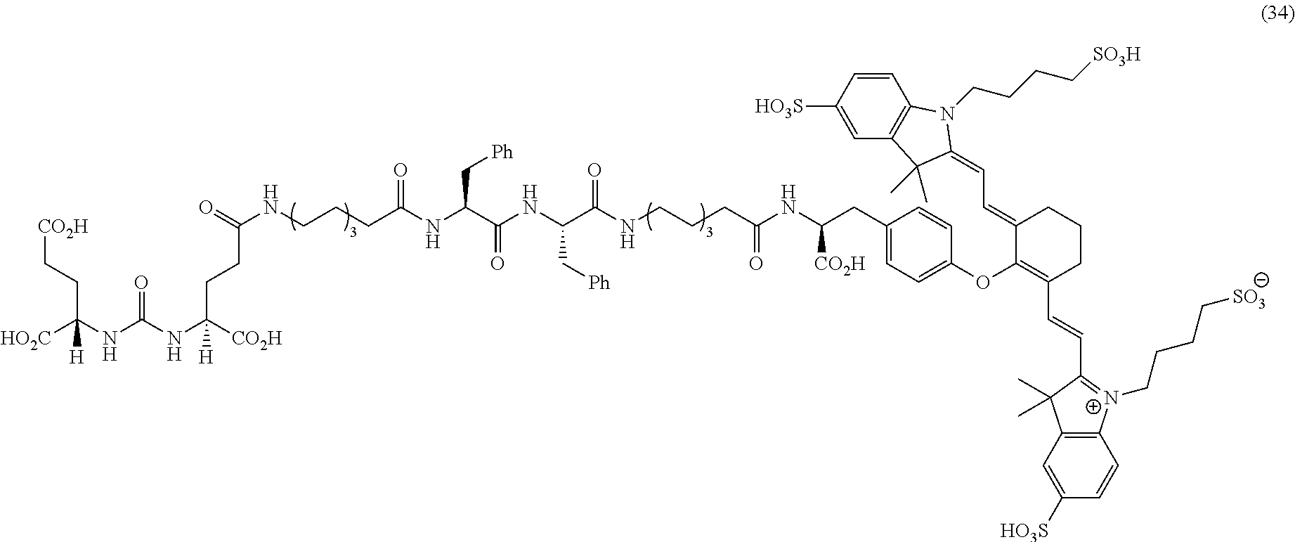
[HO2C]C(NC(NC([CO2H])([H])CCC(NCCCC(NC(C(NC(C(NCCCC(NC(CC1=CC=C(OC2=C(C=CC3=[N+](CCCC[SO3])C4=C(C3(C)C)C=C([HO3S])C=C4)CCCC2=CC=C2C(C)(C)C3=C(C=CC([HO3S])=C3)N2CCCC[SO3H])C=C1)[CO2H])=O)=O)C[Ph])=O)C[Ph])=O)=O)=O)([H])CC[CO2H]
